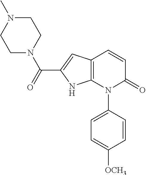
C1=CC(N2C(=O)C=CC3=C2NC(C(N2CCN(C)CC2)=O)=C3)=CC=C1[OCH3]
